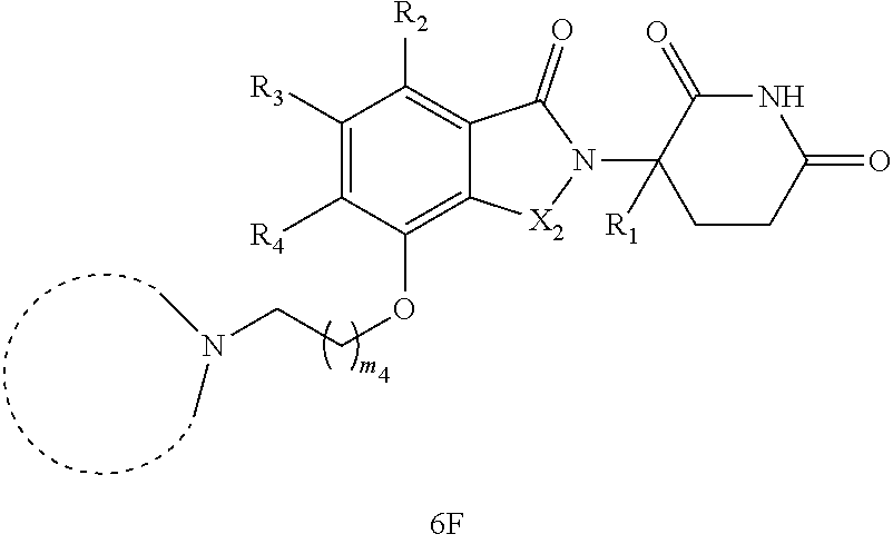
C1([R3])=C([R4])C(OCCN(C)C)=C2C(=C1[R2])C(=O)N(C1([R1])CCC(=O)NC1=O)[X2]2
